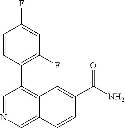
C1=CC(C2=C3C(=CN=C2)C=CC(C(N)=O)=C3)=C(F)C=C1F
